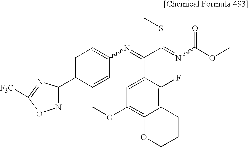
C1(OC)=C2C(=C(F)C(C(=NC3=CC=C(C4=NOC([F3C])=N4)C=C3)C(=NC(OC)=O)SC)=C1)CCCO2
